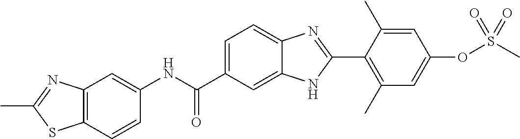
C1(NC(C2=CC=C3C(=C2)NC(C2=C(C)C=C(OS(C)(=O)=O)C=C2C)=N3)=O)=CC2=C(C=C1)SC(C)=N2
